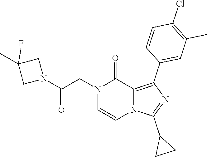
N1(CC(N2CC(C)(F)C2)=O)C=CN2C(=C(C3=CC(C)=C(Cl)C=C3)N=C2C2CC2)C1=O
